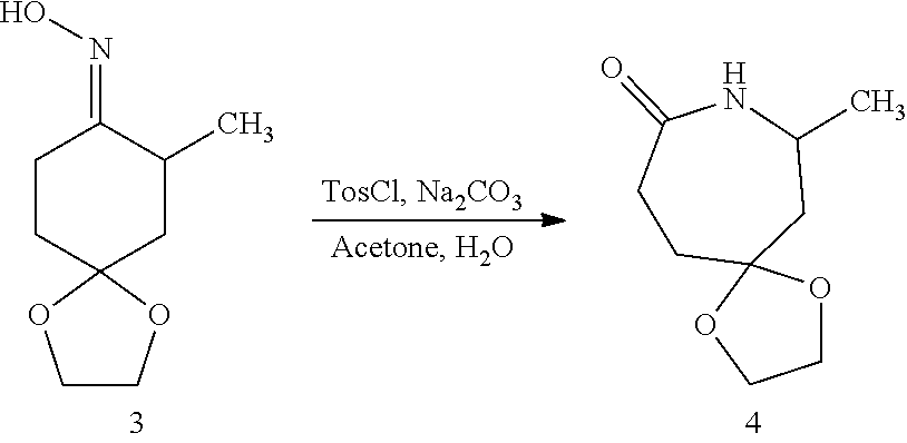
C1CC2(CC(C)C1=NO)OCCO2.C1OC2(OC1)CC(C)NC(=O)CC2
